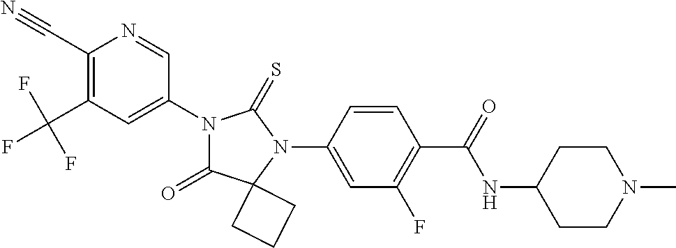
C1(C#N)=C(C(F)(F)F)C=C(N2C(=O)C3(N(C4=CC(F)=C(C(NC5CCN(C)CC5)=O)C=C4)C2=S)CCC3)C=N1
